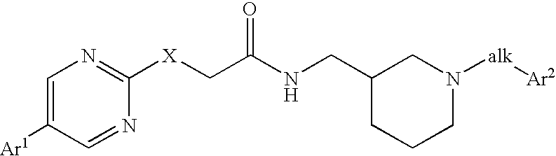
C1=C([Ar1])C=NC([X]CC(NCC2CCCN([alk][Ar2])C2)=O)=N1
